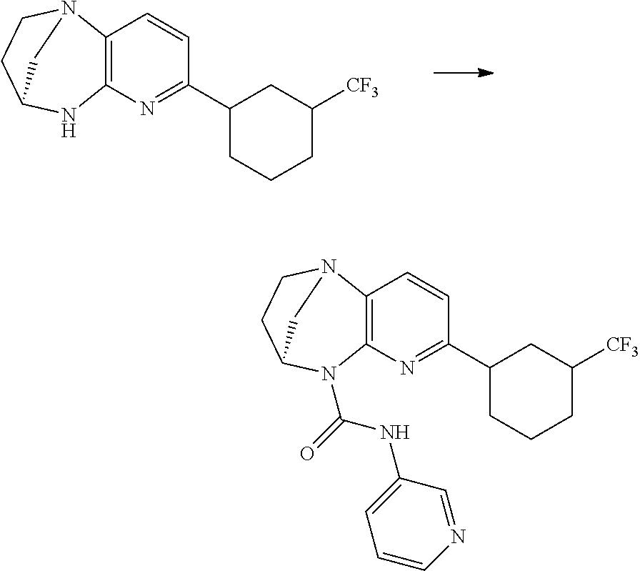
C12=C(N=C(C3CCCC([CF3])C3)C=C1)NC1CCN2C1.C12=C(N=C(C3CCCC([CF3])C3)C=C1)N(C(=O)NC1=CC=CN=C1)C1CCN2C1
